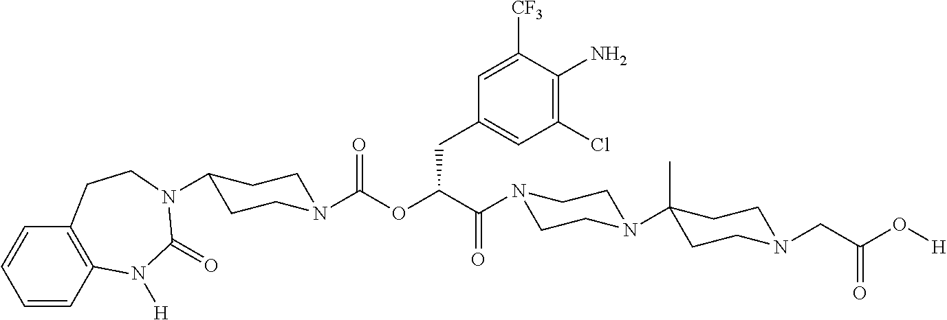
C1=CC2=C(C=C1)CCN(C1CCN(C(OC(C(=O)N3CCN(C4(C)CCN(CC(O[H])=O)CC4)CC3)CC3=CC(Cl)=C(N)C([CF3])=C3)=O)CC1)C(=O)N2[H]
